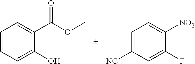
C1=CC=C(C(=O)OC)C(O)=C1.C1=C(F)C([NO2])=CC=C1[NC]
